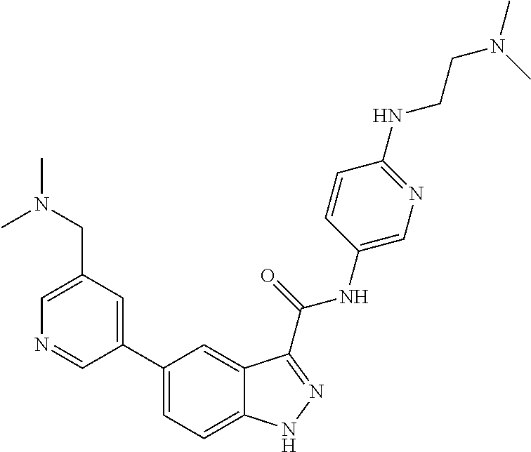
C1(CN(C)C)=CN=CC(C2=CC=C3C(=C2)C(C(NC2=CN=C(NCCN(C)C)C=C2)=O)=NN3)=C1
